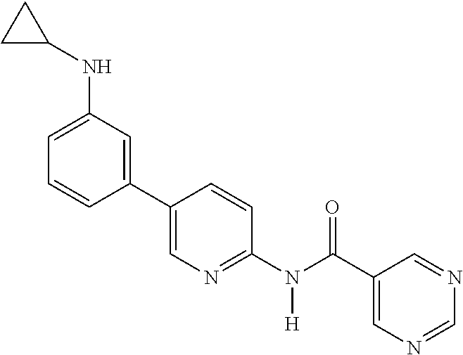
C1(C2=CN=C(N(C(C3=CN=CN=C3)=O)[H])C=C2)=CC(NC2CC2)=CC=C1
